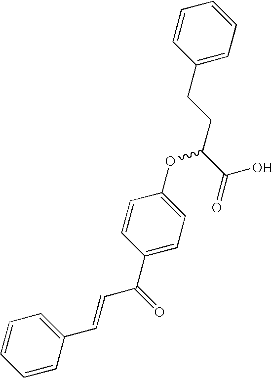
C1(CCC(C(=O)O)OC2=CC=C(C(=O)C=CC3=CC=CC=C3)C=C2)=CC=CC=C1
